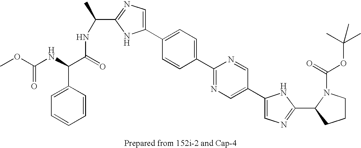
C1(C2=CC=C(C3=NC=C(C4=CN=C(C5N(C(=O)OC(C)(C)C)CCC5)N4)C=N3)C=C2)=CN=C(C(C)NC(=O)C(NC(OC)=O)C2=CC=CC=C2)N1
